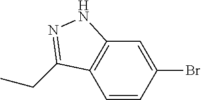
C1=CC(Br)=CC2=C1C(CC)=NN2
